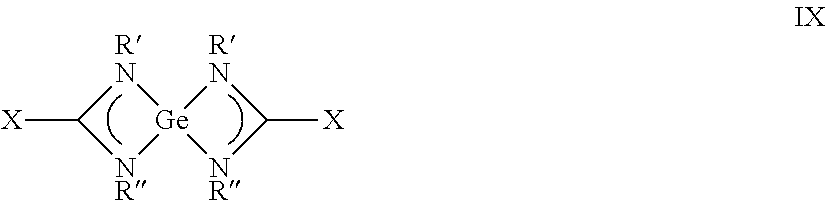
[Ge]12([RN]C([X])[NR]1)[NR]C([X])[RN]2
